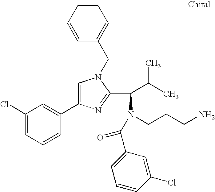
C1(Cl)=CC=CC(C2=CN(CC3=CC=CC=C3)C(C(C(C)C)N(CCCN)C(C3=CC=CC(Cl)=C3)=O)=N2)=C1
